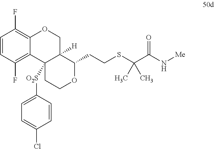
C1=CC(F)=C2C(=C1F)OCC1([H])C2([O2S]C2=CC=C(Cl)C=C2)CCOC1CCSC(C(N[Me])=O)(C)C
